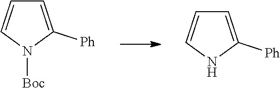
C1=C([Ph])N([Boc])C=C1.C1=C([Ph])NC=C1
